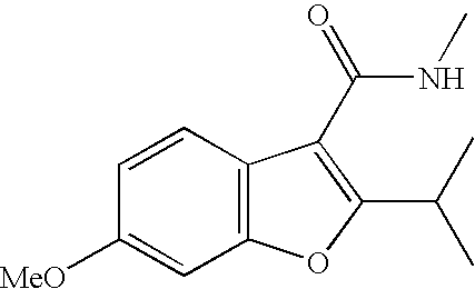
C12=C(C=CC([MeO])=C1)C(C(NC)=O)=C(C(C)C)O2
